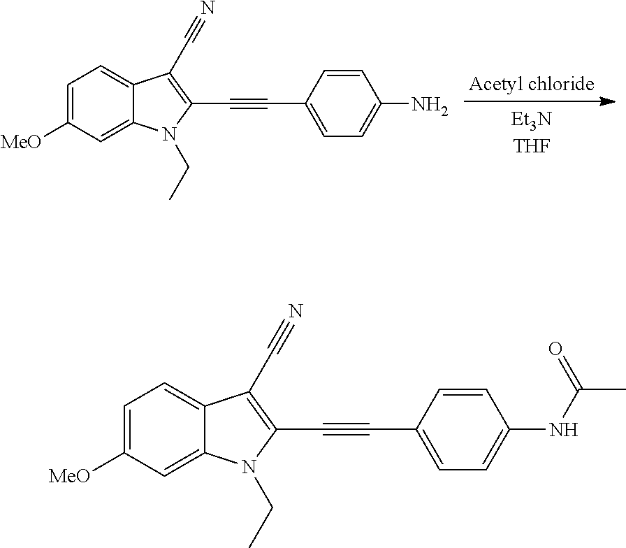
C1=C([MeO])C=C2C(=C1)C(C#N)=C(C#CC1=CC=C(N)C=C1)N2CC.C1=C([MeO])C=C2C(=C1)C(C#N)=C(C#CC1=CC=C(NC(=O)C)C=C1)N2CC
